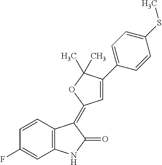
C1=CC(F)=CC2=C1C(=C1C=C(C3=CC=C(SC)C=C3)C(C)(C)O1)C(=O)N2
